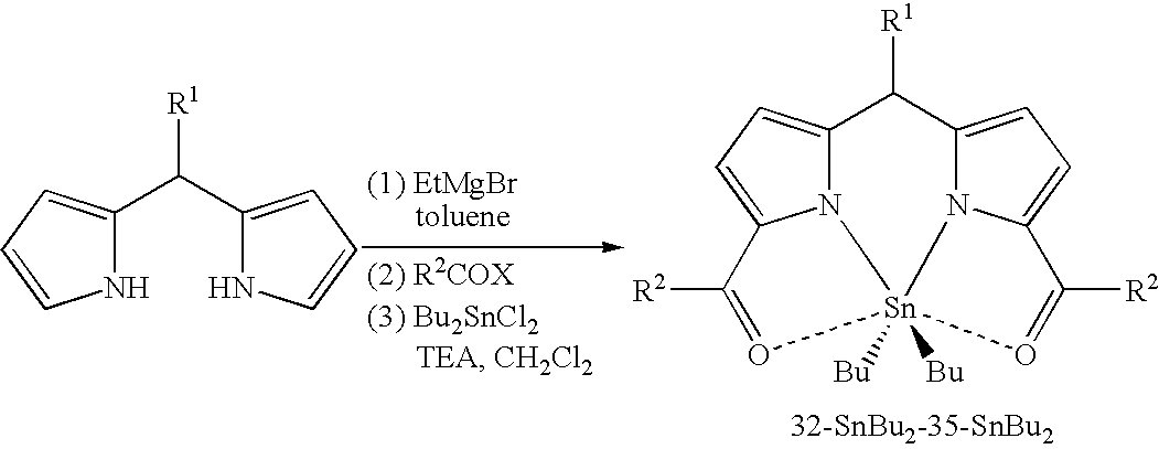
N1C(C(C2=CC=CN2)[R1])=CC=C1.N12C3=CC=C1C([R2])=O[Sn]21([Bu])([Bu])N2C(=CC=C2C([R2])=O1)C3[R1]
